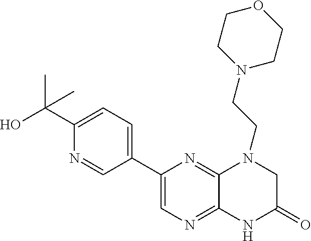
C(C1=CC=C(C2=CN=C3C(=N2)N(CCN2CCOCC2)CC(=O)N3)C=N1)(C)(C)O
